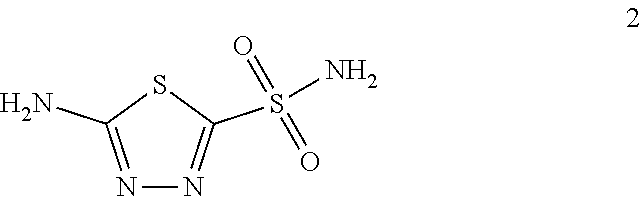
C1(N)=NN=C(S(=O)(=O)N)S1
